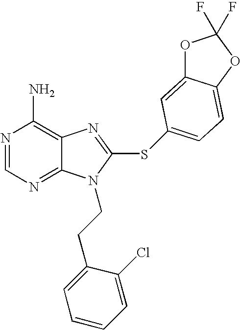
N1=CN=C2C(=C1N)N=C(SC1=CC=C3C(=C1)OC(F)(F)O3)N2CCC1=CC=CC=C1Cl
